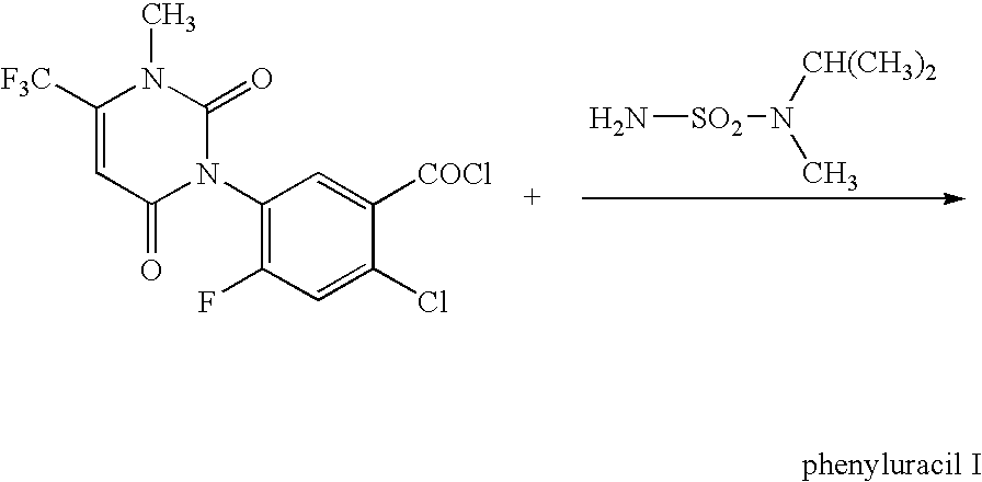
N[SO2]N([CH(CH3)2])C.C1([F3C])=CC(=O)N(C2=C(F)C=C(Cl)C([COCl])=C2)C(=O)N1C
